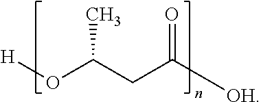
O(C(CC([OH])=O)C)[H]
